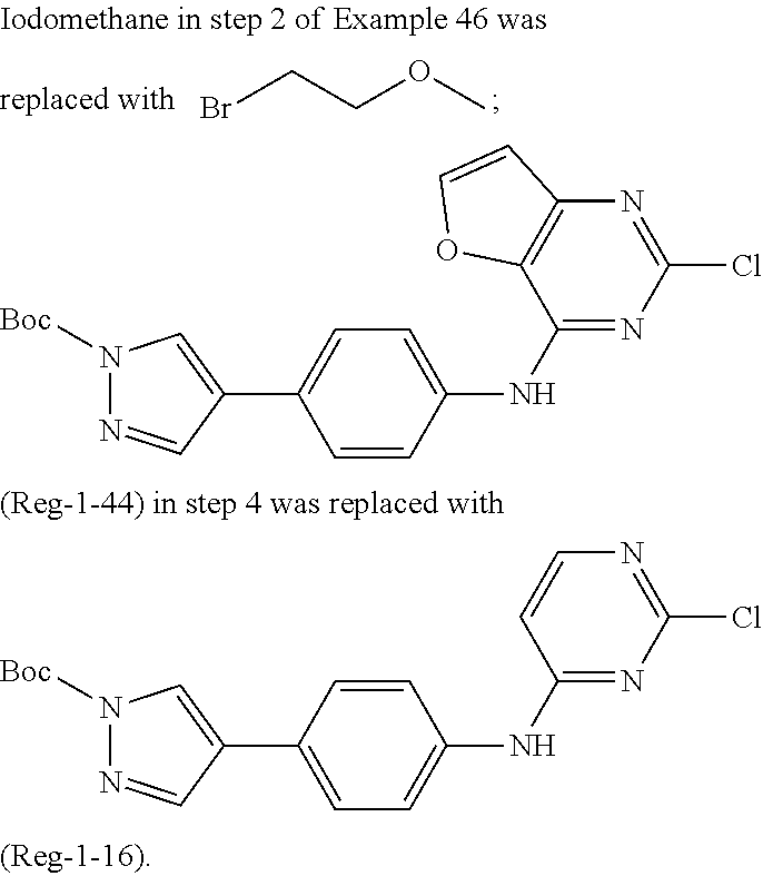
BrCCOC.C1(NC2=CC=C(C3=CN([Boc])N=C3)C=C2)=NC(Cl)=NC=C1.C1(NC2=CC=C(C3=CN([Boc])N=C3)C=C2)=NC(Cl)=NC2=C1OC=C2
